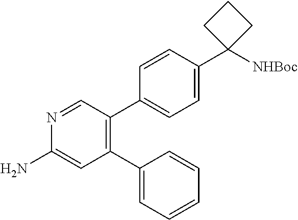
N1=CC(C2=CC=C(C3([NHBoc])CCC3)C=C2)=C(C2=CC=CC=C2)C=C1N
